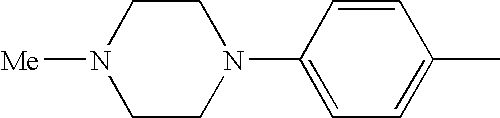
C1CN([Me])CCN1C1=CC=C(C)C=C1
